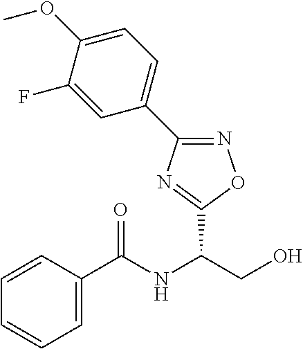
C1=CC(C(NC(CO)C2=NC(C3=CC=C(OC)C(F)=C3)=NO2)=O)=CC=C1
